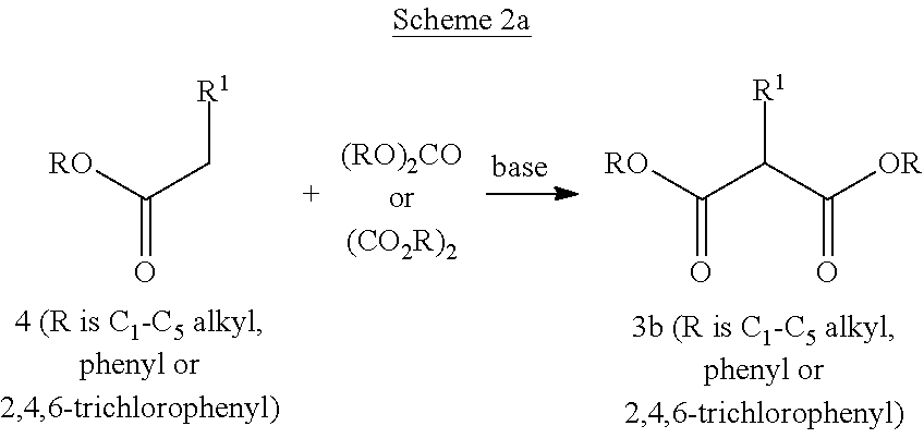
C(=O)([RO])C[R1].C(=O)([RO])C([R1])C([OR])=O
